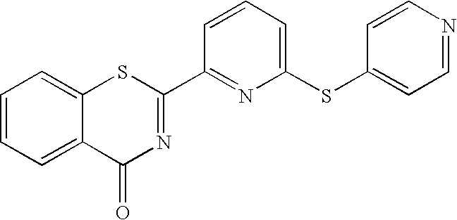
C1=CC=C(SC2=CC=NC=C2)N=C1C1=NC(=O)C2=CC=CC=C2S1
